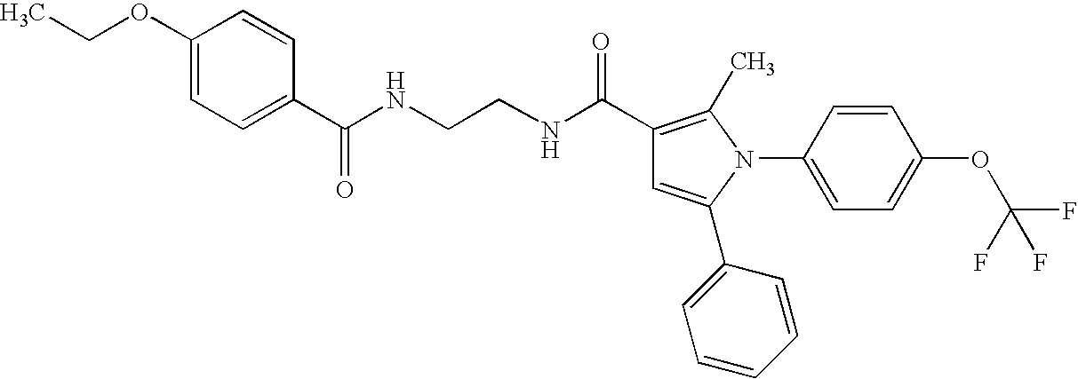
C1(C(NCCNC(C2=CC=C(OCC)C=C2)=O)=O)=C(C)N(C2=CC=C(OC(F)(F)F)C=C2)C(C2=CC=CC=C2)=C1
